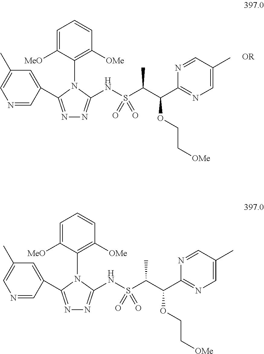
N1=C(C2=CC(C)=CN=C2)N(C2=C([OMe])C=CC=C2[MeO])C(NS(C(C(C2=NC=C(C)C=N2)OCC[OMe])C)(=O)=O)=N1.N1=C(C2=CC(C)=CN=C2)N(C2=C([OMe])C=CC=C2[MeO])C(NS(C(C(C2=NC=C(C)C=N2)OCC[OMe])C)(=O)=O)=N1
